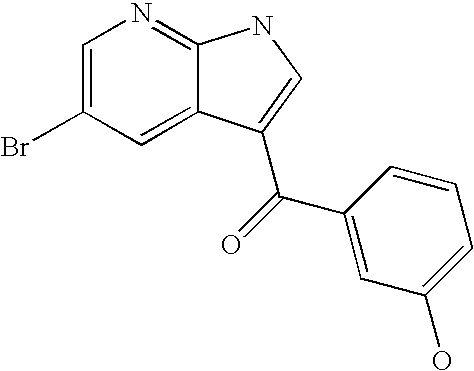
C1=C(Br)C=C2C(=N1)NC=C2C(=O)C1=CC(O)=CC=C1
